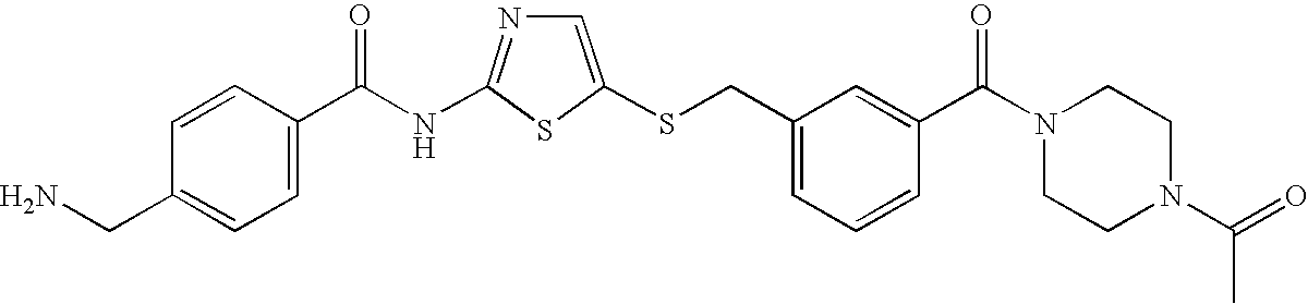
C1=C(SCC2=CC=CC(C(N3CCN(C(=O)C)CC3)=O)=C2)SC(NC(=O)C2=CC=C(CN)C=C2)=N1
